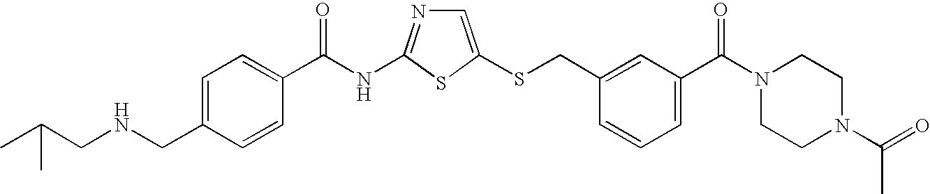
C1=C(SCC2=CC(C(N3CCN(C(=O)C)CC3)=O)=CC=C2)SC(NC(=O)C2=CC=C(CNCC(C)C)C=C2)=N1
